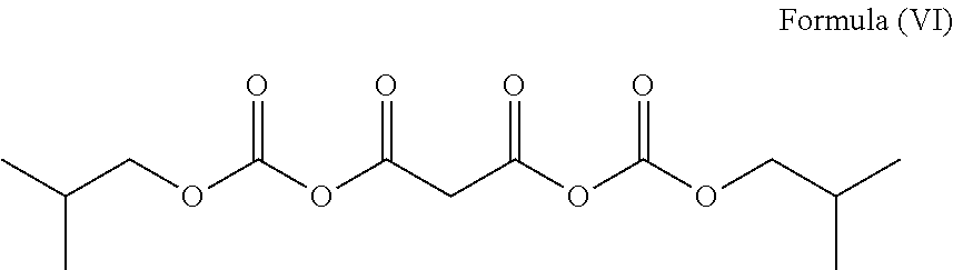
CC(COC(OC(CC(OC(OCC(C)C)=O)=O)=O)=O)C
